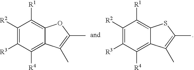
C1([R2])=C([R3])C([R4])=C2C(=C1[R1])OC(C)=C2C.C1([R2])=C([R3])C([R4])=C2C(=C1[R1])SC(C)=C2C
